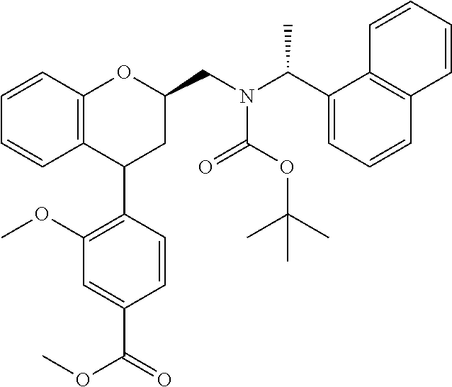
C12=C(C=CC=C1)OC(CN(C(C1=CC=CC3=C1C=CC=C3)C)C(OC(C)(C)C)=O)CC2C1=C(OC)C=C(C(OC)=O)C=C1
